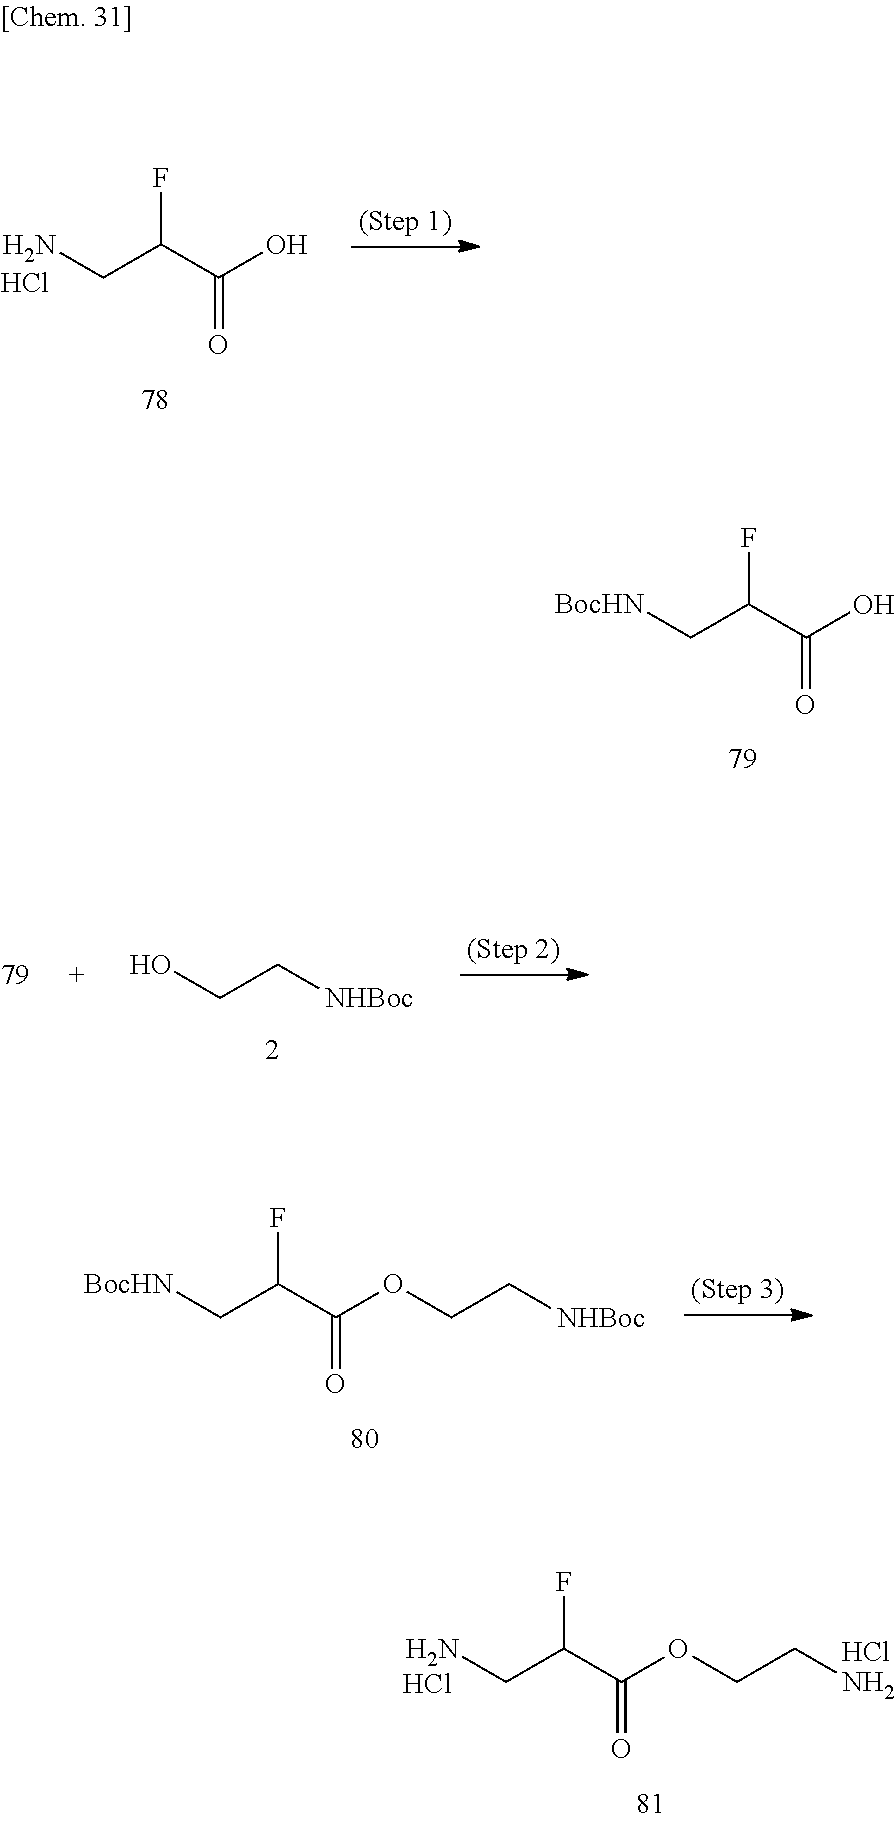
C(CN)(C(O)=O)F.Cl.C(C[BocHN])(C(O)=O)F.C(CO)[NHBoc].C(C[BocHN])(C(OCC[NHBoc])=O)F.C(CN)(C(OCCN)=O)F.Cl.Cl
